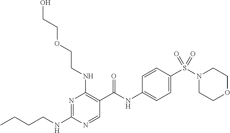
C(NC1=NC(NCCOCCO)=C(C(NC2=CC=C(S(N3CCOCC3)(=O)=O)C=C2)=O)C=N1)CCC
